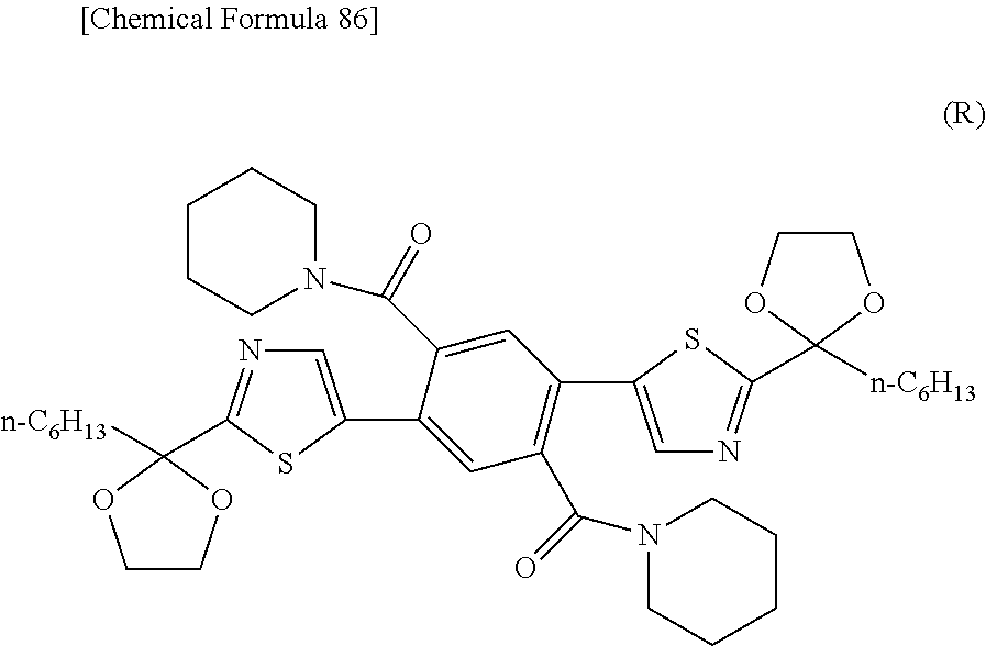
C1=C(C2=CC(C(N3CCCCC3)=O)=C(C3=CN=C(C4([n-C6H13])OCCO4)S3)C=C2C(=O)N2CCCCC2)SC(C2([n-C6H13])OCCO2)=N1
